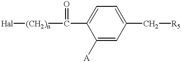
C(C1=CC=C(C[R5])C=C1[A])(=O)[(CH2)n][Hal]
